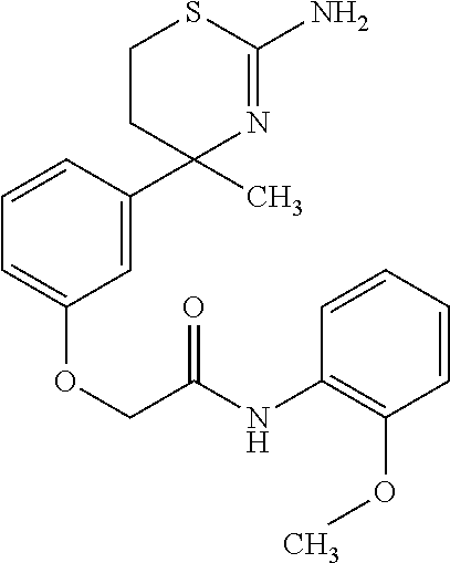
C1=CC(C2(C)N=C(N)SCC2)=CC(OCC(NC2=C(OC)C=CC=C2)=O)=C1
